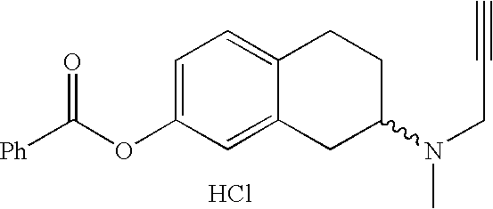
Cl.C1=C2C(=CC=C1OC([Ph])=O)CCC(N(C)CC#C)C2
